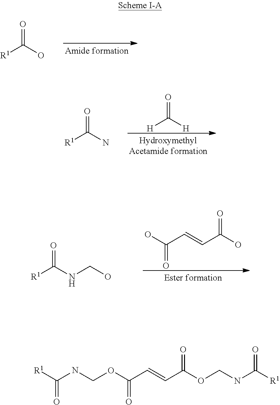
OC(=O)C=CC(O)=O.[R1]C(NCO)=O.[R1]C(O)=O.[H]C([H])=O.[R1]C(N)=O.[R1]C(NCOC(C=CC(OCNC([R1])=O)=O)=O)=O
